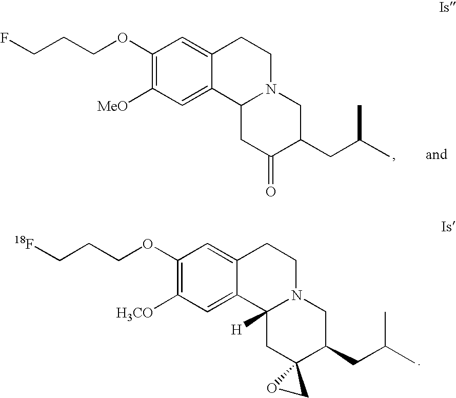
C1(OCCCF)=C([MeO])C=C2C(=C1)CCN1C2CC(=O)C(CC(C)C)C1.C1(OCCC[18F])=C([H3CO])C=C2C(=C1)CCN1C2([H])CC2(C(CC(C)C)C1)OC2
